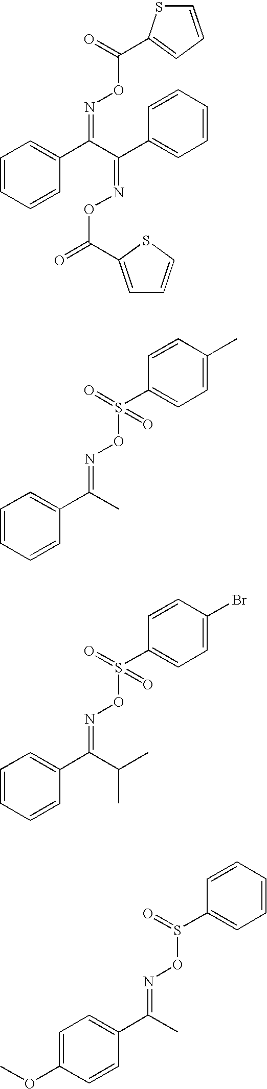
C1=CC=CC(C(C(C2=CC=CC=C2)=NOC(=O)C2=CC=CS2)=NOC(=O)C2=CC=CS2)=C1.C1=CC=CC(C(C)=NOS(=O)(C2=CC=C(C)C=C2)=O)=C1.C1=CC=CC(C(C(C)C)=NOS(=O)(C2=CC=C(Br)C=C2)=O)=C1.C1=C(OC)C=CC(C(C)=NOS(=O)C2=CC=CC=C2)=C1
